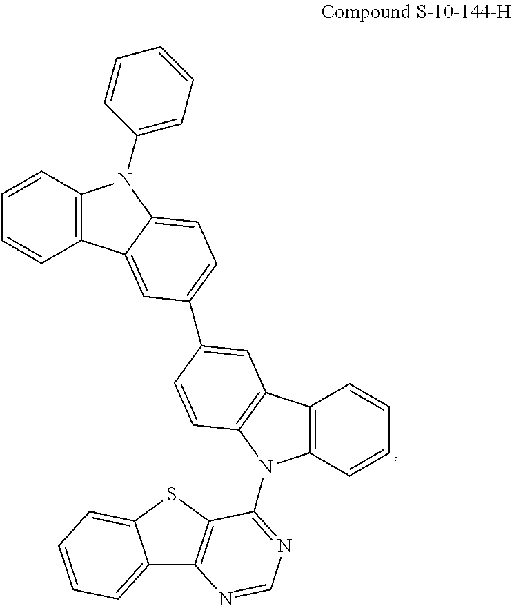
C12=C(C=CC=C1)N(C1=CC=CC=C1)C1=CC=C(C3=CC4=C(N(C5=NC=NC6=C5SC5=CC=CC=C65)C5=C4C=CC=C5)C=C3)C=C21
